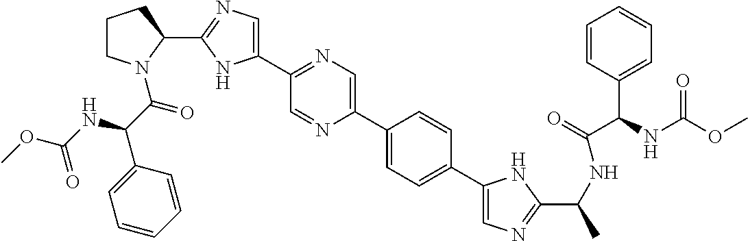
C1(C2=CN=C(C3CCCN3C(C(C3=CC=CC=C3)NC(OC)=O)=O)N2)=NC=C(C2=CC=C(C3=CN=C(C(NC(C(C4=CC=CC=C4)NC(OC)=O)=O)C)N3)C=C2)N=C1
